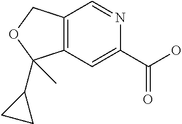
C12=C(C=C(C(O)=O)N=C1)C(C1CC1)(C)OC2
